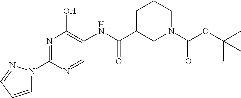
N1=C(N2C=CC=N2)N=CC(NC(C2CN(C(OC(C)(C)C)=O)CCC2)=O)=C1O
